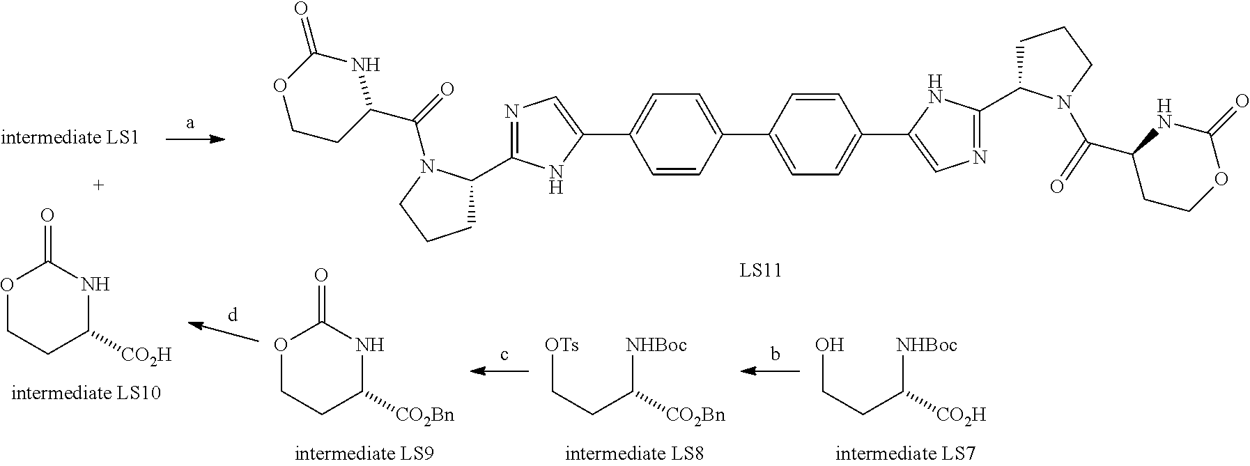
N1=C(C2CCCN2C(C2NC(=O)OCC2)=O)NC(C2=CC=C(C3=CC=C(C4=CN=C(C5CCCN5C(C5CCOC(=O)N5)=O)N4)C=C3)C=C2)=C1.O1CCC([CO2H])NC1=O.O1CCC([CO2Bn])NC1=O.[OTs]CCC([NHBoc])[CO2Bn].OCCC([NHBoc])[CO2H]
